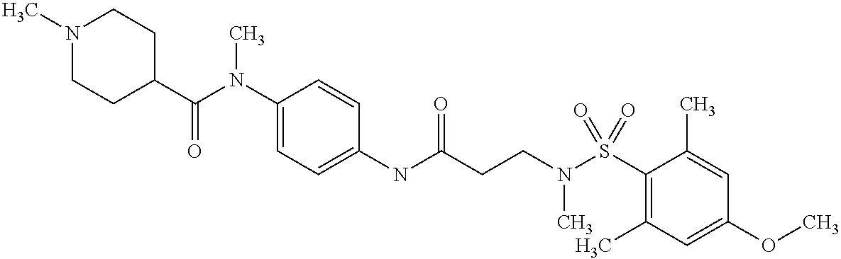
C1(NC(CCN(S(C2=C(C)C=C(OC)C=C2C)(=O)=O)C)=O)=CC=C(N(C(C2CCN(C)CC2)=O)C)C=C1
